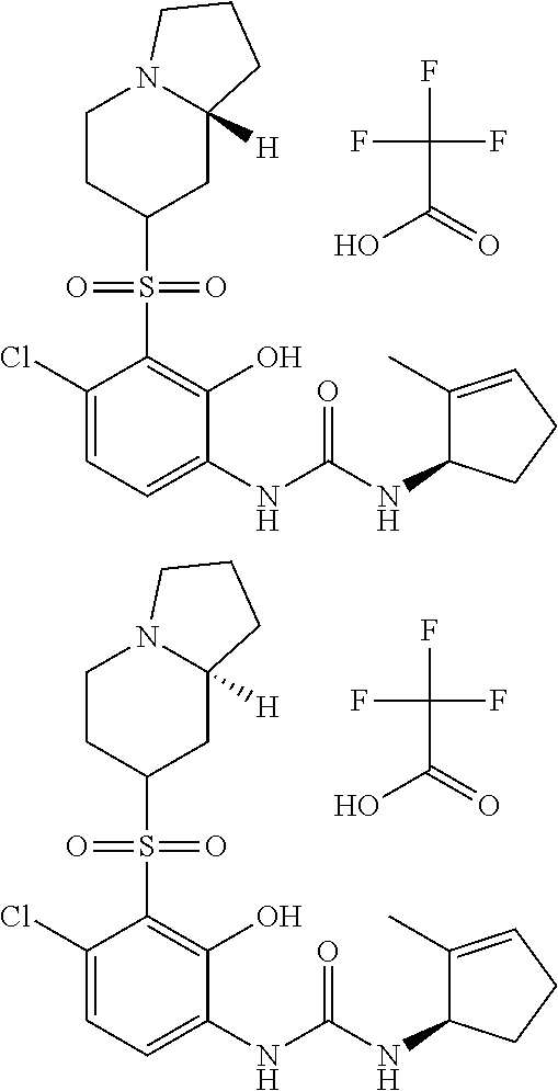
C1(Cl)=CC=C(NC(NC2C(C)=CCC2)=O)C(O)=C1S(=O)(=O)C1CC2([H])N(CC1)CCC2.C1(Cl)=CC=C(NC(NC2C(C)=CCC2)=O)C(O)=C1S(=O)(=O)C1CC2([H])N(CC1)CCC2.FC(F)(F)C(=O)O.FC(F)(F)C(=O)O
